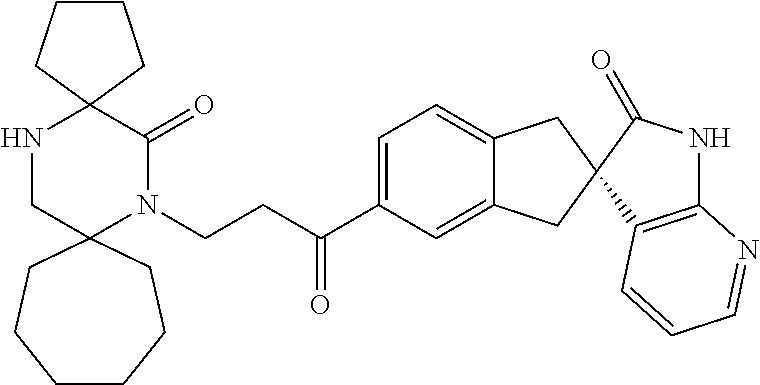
N1CC2(N(CCC(C3=CC=C4C(=C3)CC3(C4)C(=O)NC4=C3C=CC=N4)=O)C(=O)C13CCCC3)CCCCCC2
